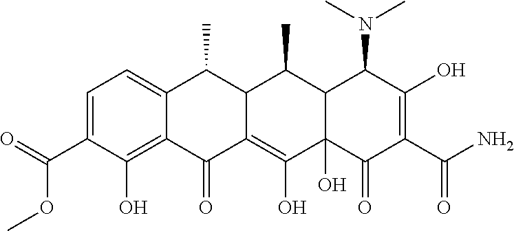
C1=C(C(=O)OC)C(O)=C2C(=C1)C(C)C1C(=C(O)C3(O)C(C1C)C(N(C)C)C(O)=C(C(N)=O)C3=O)C2=O
